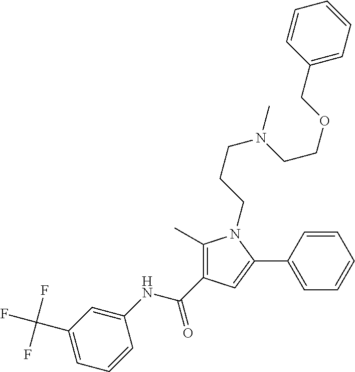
C1(C)=C(C(NC2=CC(C(F)(F)F)=CC=C2)=O)C=C(C2=CC=CC=C2)N1CCCN(CCOCC1=CC=CC=C1)C
